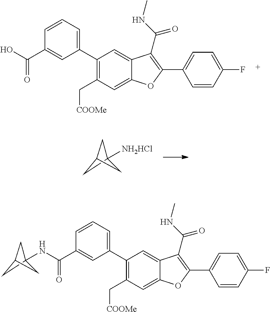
C1(C2=CC=CC(C(O)=O)=C2)=C(C[COOMe])C=C2C(=C1)C(C(=O)NC)=C(C1=CC=C(F)C=C1)O2.C1C2([NH2HCl])CC1C2.C1(C2=CC=CC(C(=O)NC34CC(C3)C4)=C2)=C(C[COOMe])C=C2C(=C1)C(C(=O)NC)=C(C1=CC=C(F)C=C1)O2
